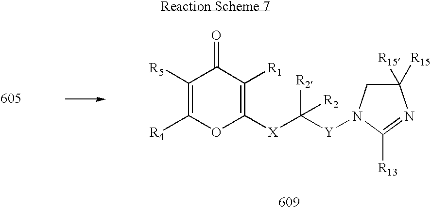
C1([R5])=C([R4])OC([X]C([Y]N2CC([R15])([R15])N=C2[R13])([R2])[R2])=C([R1])C1=O
